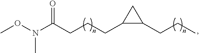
CON(C)C(CCCC1C(CCC)C1)=O
